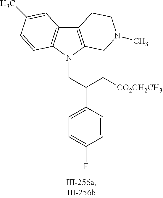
C12=C(N(CC(C3=CC=C(F)C=C3)C[CO2CH2CH3])C3=C1C=C(C)C=C3)CN(C)CC2
